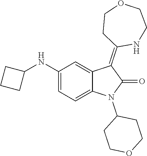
C1(NC2CCC2)=CC=C2C(=C1)C(=C1NCCOCC1)C(=O)N2C1CCOCC1
